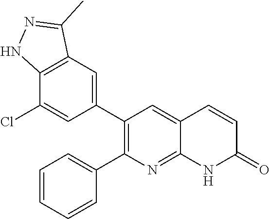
C12=C(C=C(C3=C(C4=CC=CC=C4)N=C4C(=C3)C=CC(=O)N4)C=C1Cl)C(C)=NN2
